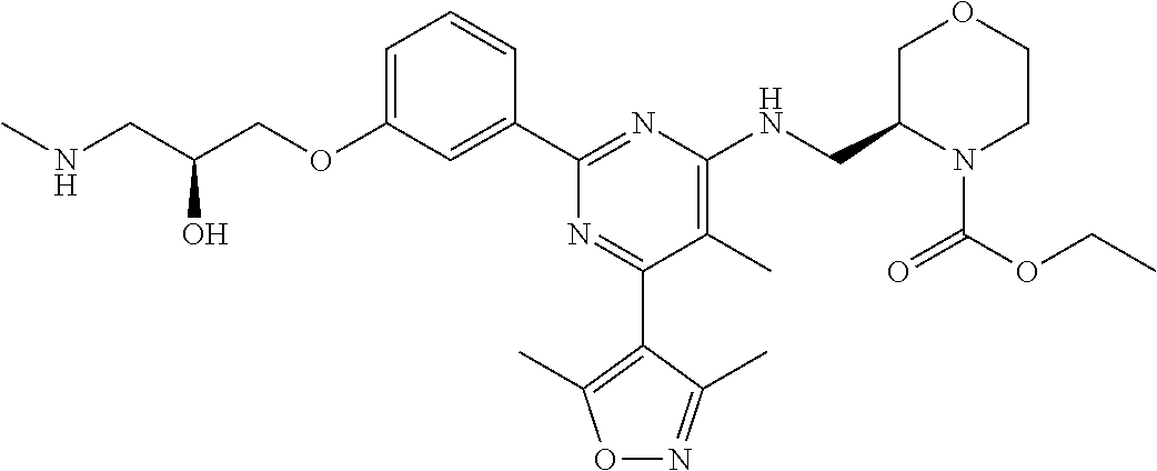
C1=C(OCC(CNC)O)C=C(C2=NC(NCC3N(C(OCC)=O)CCOC3)=C(C)C(C3=C(C)ON=C3C)=N2)C=C1
